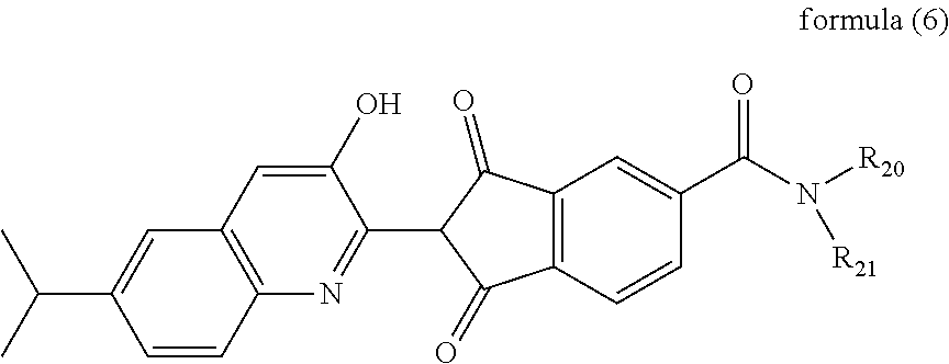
C1(O)=CC2=C(N=C1C1C(=O)C3=C(C=CC(C(N([R20])[R21])=O)=C3)C1=O)C=CC(C(C)C)=C2
